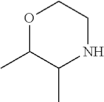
C1NC(C)C(C)OC1
